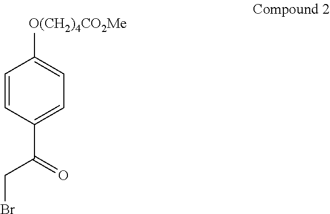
C1=CC(C(=O)CBr)=CC=C1[O(CH2)4CO2Me]
